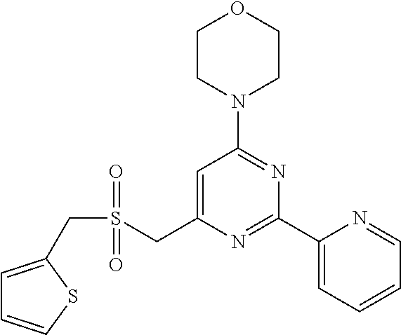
C1CN(C2=NC(C3=CC=CC=N3)=NC(CS(CC3=CC=CS3)(=O)=O)=C2)CCO1
